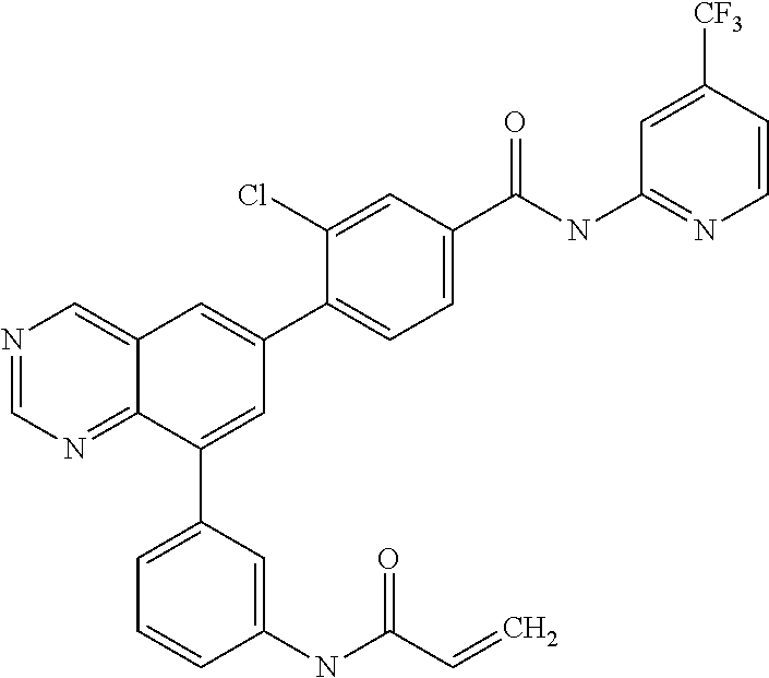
C1(C(NC2=NC=CC([CF3])=C2)=O)=CC=C(C2=CC3=CN=CN=C3C(C3=CC=CC(NC(C=C)=O)=C3)=C2)C(Cl)=C1
